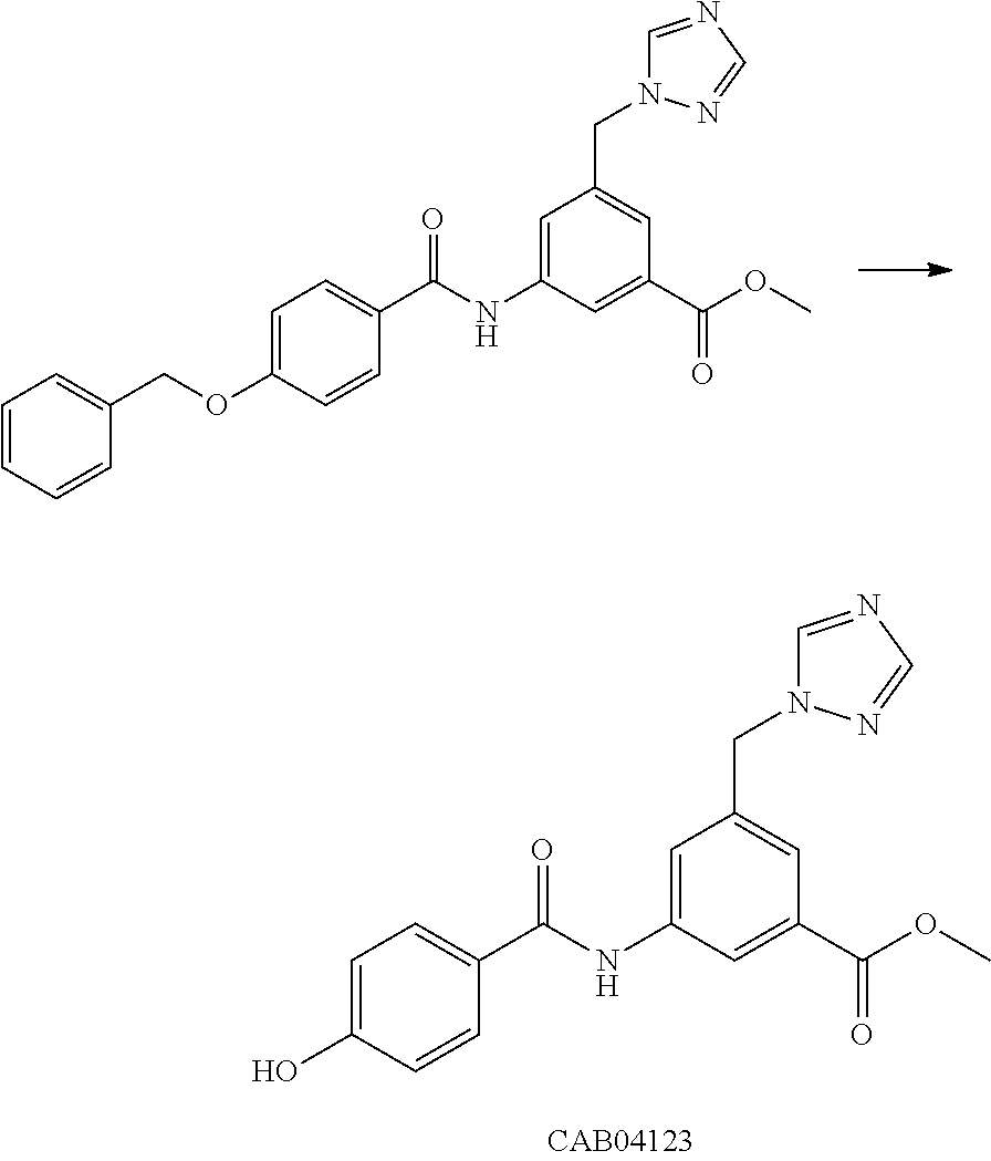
C1=C(NC(C2=CC=C(OCC3=CC=CC=C3)C=C2)=O)C=C(C(OC)=O)C=C1CN1C=NC=N1.C1=C(NC(C2=CC=C(O)C=C2)=O)C=C(C(OC)=O)C=C1CN1C=NC=N1
